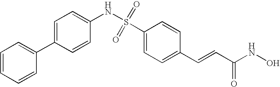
C1=C(S(NC2=CC=C(C3=CC=CC=C3)C=C2)(=O)=O)C=CC(C=CC(NO)=O)=C1
